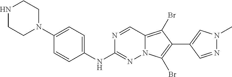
N1CCN(C2=CC=C(NC3=NN4C(=C(Br)C(C5=CN(C)N=C5)=C4Br)C=N3)C=C2)CC1
